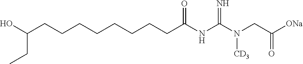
C(CC(NC(N(CC([ONa])=O)[CD3])=N)=O)CCCCCCC(O)CC
